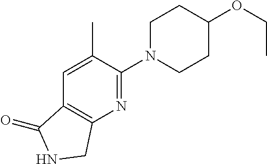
C1N(C2=NC3=C(C=C2C)C(=O)NC3)CCC(OCC)C1
